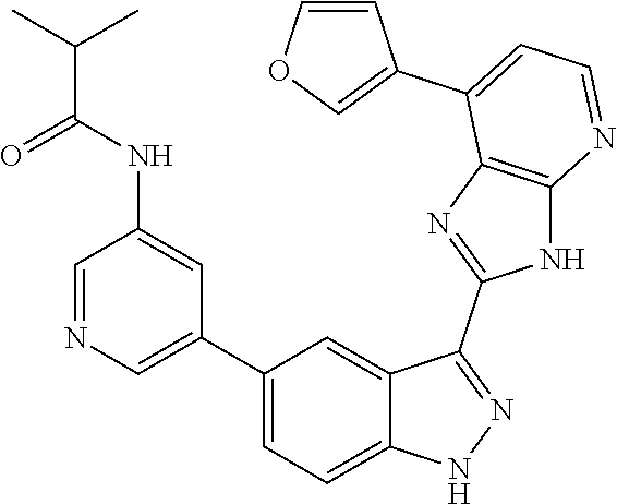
C1=NC=C(C2=CC=C3C(=C2)C(C2=NC4=C(N2)N=CC=C4C2=COC=C2)=NN3)C=C1NC(C(C)C)=O
